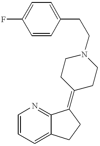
C1=CC=C2C(=N1)C(=C1CCN(CCC3=CC=C(F)C=C3)CC1)CC2
